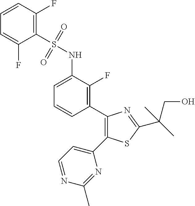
C1(C2=C(F)C(NS(C3=C(F)C=CC=C3F)(=O)=O)=CC=C2)=C(C2=CC=NC(C)=N2)SC(C(C)(CO)C)=N1
